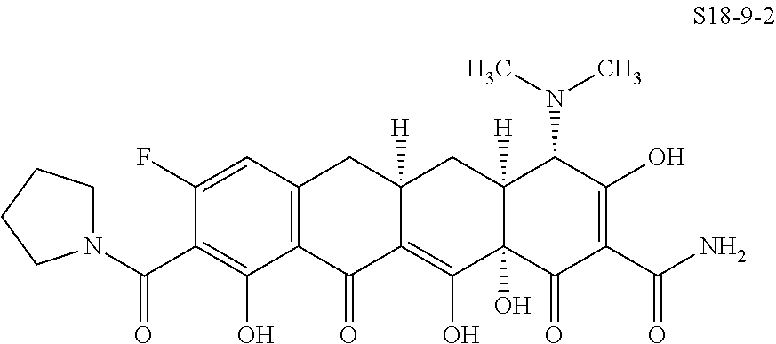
C1(F)=CC2=C(C(O)=C1C(N1CCCC1)=O)C(=O)C1=C(O)C3(O)C([H])(CC1([H])C2)C(N(C)C)C(O)=C(C(N)=O)C3=O
